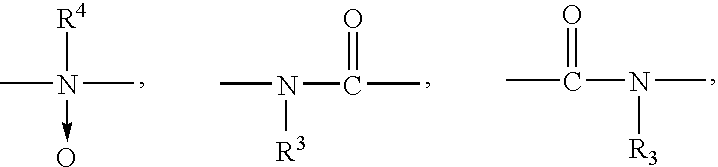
CN(C)([R4])->O.CN([R3])C(C)=O.CC(N(C)[R3])=O
